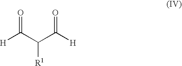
[H]C(=O)C(C(=O)[H])[R1]
